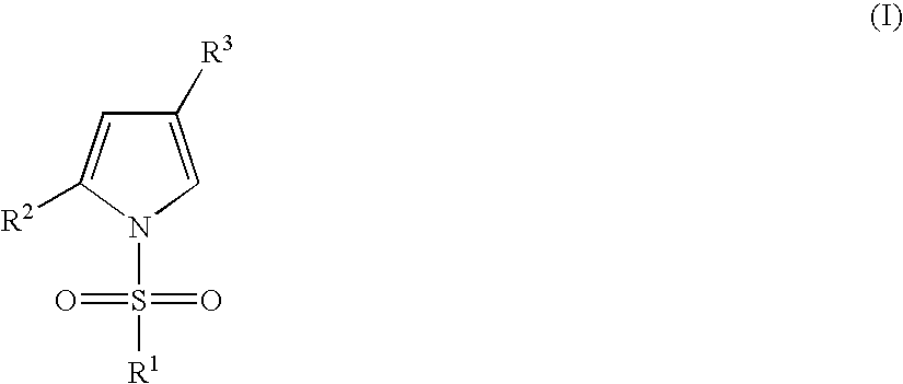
C1([R3])=CN(S(=O)(=O)[R1])C([R2])=C1
